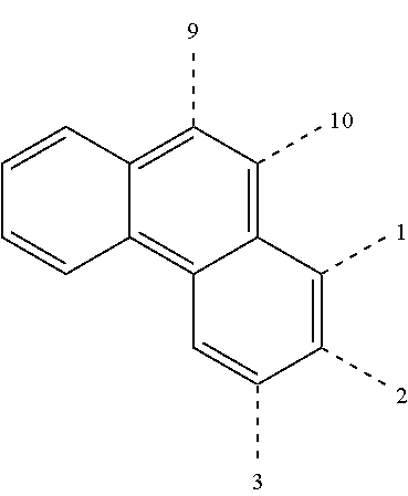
C1(C)=C2C(=C3C(=C1C)C=CC=C3)C=C(C)C(C)=C2C
